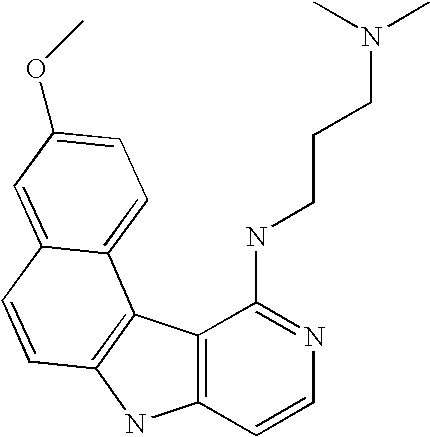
C12=C(C=CN=C1NCCCN(C)C)NC1=C2C2=CC=C(OC)C=C2C=C1
